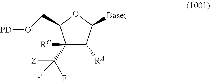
C1(C([Z])(F)F)([RC])C([RA])C([Base])OC1CO[PD]
